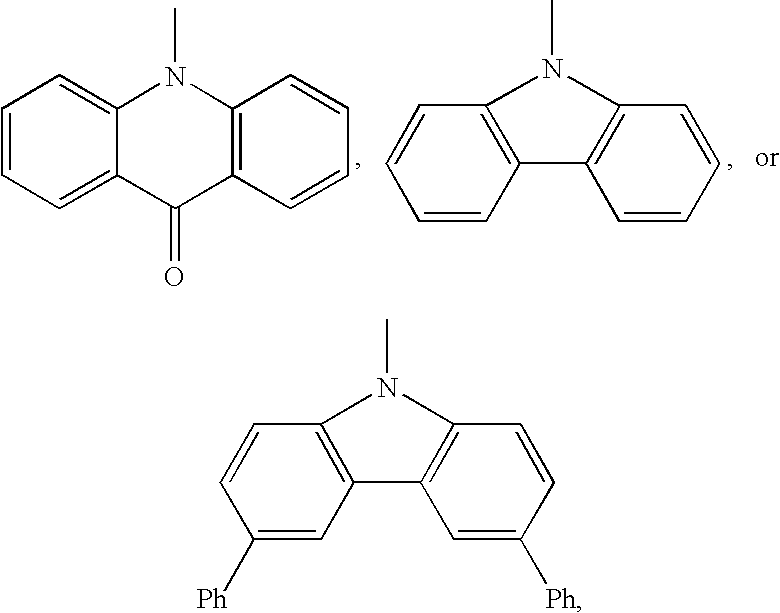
C1=CC=C2C(=C1)N(C)C1=C(C2=O)C=CC=C1.C1=CC2=C(C=C1)N(C)C1=C2C=CC=C1.C1([Ph])=CC2=C(C=C1)N(C)C1=C2C=C([Ph])C=C1
